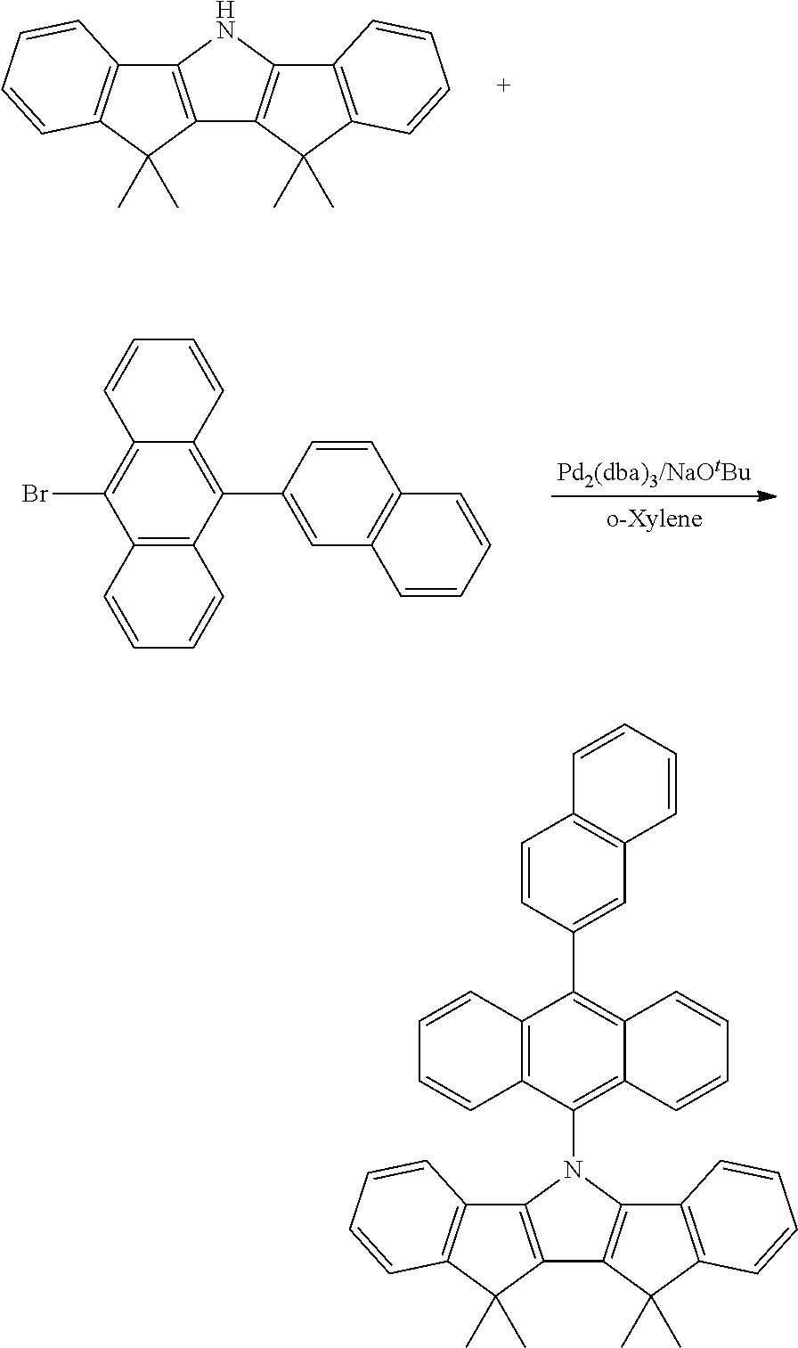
C12=C(C=CC=C1)C(C)(C)C1=C2NC2=C1C(C)(C)C1=C2C=CC=C1.C12=C(C(C3=CC4=C(C=C3)C=CC=C4)=C3C(=C1Br)C=CC=C3)C=CC=C2.C12=C(C=CC=C1)C(C)(C)C1=C2N(C2=C3C(=C(C4=CC5=C(C=C4)C=CC=C5)C4=C2C=CC=C4)C=CC=C3)C2=C1C(C)(C)C1=C2C=CC=C1
